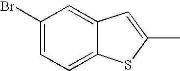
C1(Br)=CC=C2C(=C1)C=C(C)S2
